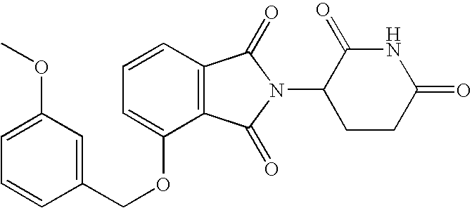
C1=CC2=C(C(OCC3=CC(OC)=CC=C3)=C1)C(=O)N(C1CCC(=O)NC1=O)C2=O
